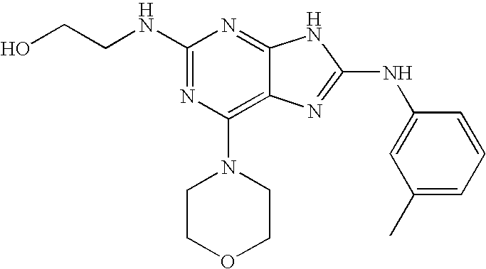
OCCNC1=NC(N2CCOCC2)=C2C(=N1)NC(NC1=CC(C)=CC=C1)=N2
